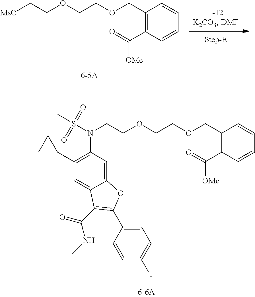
C(COCCOCC1=C(C(=O)[OMe])C=CC=C1)N(S(C)(=O)=O)C1=C(C2CC2)C=C2C(=C1)OC(C1=CC=C(F)C=C1)=C2C(=O)NC.C1(COCCOCC[MsO])=C(C(=O)[OMe])C=CC=C1
